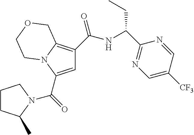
C1=C(C(=O)N2C(C)CCC2)N2C(=C1C(NC(CC)C1=NC=C([CF3])C=N1)=O)COCC2
